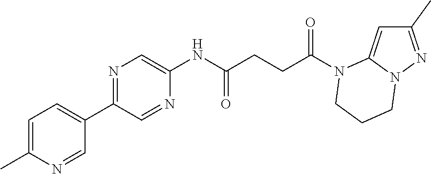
C1(C)=NN2C(=C1)N(C(CCC(NC1=CN=C(C3=CC=C(C)N=C3)C=N1)=O)=O)CCC2
